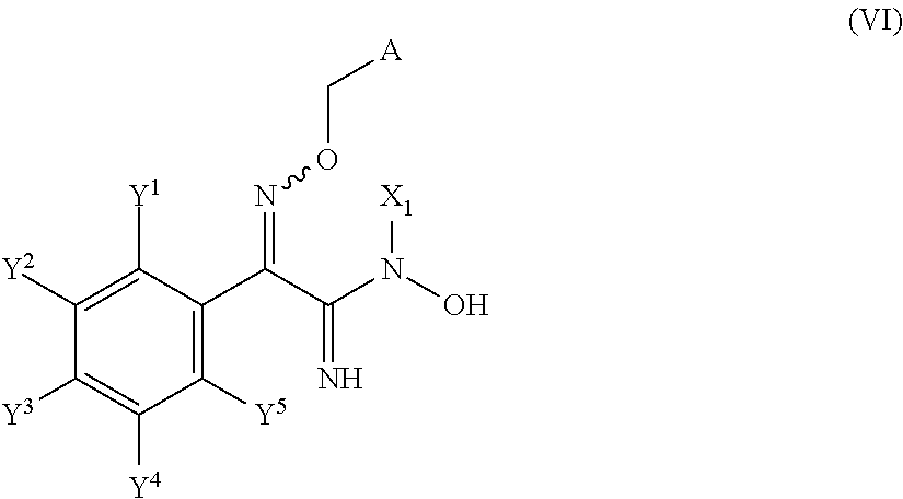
C1([Y2])=C([Y1])C(C(=NOC[A])C(N([X1])O)=N)=C([Y5])C([Y4])=C1[Y3]
